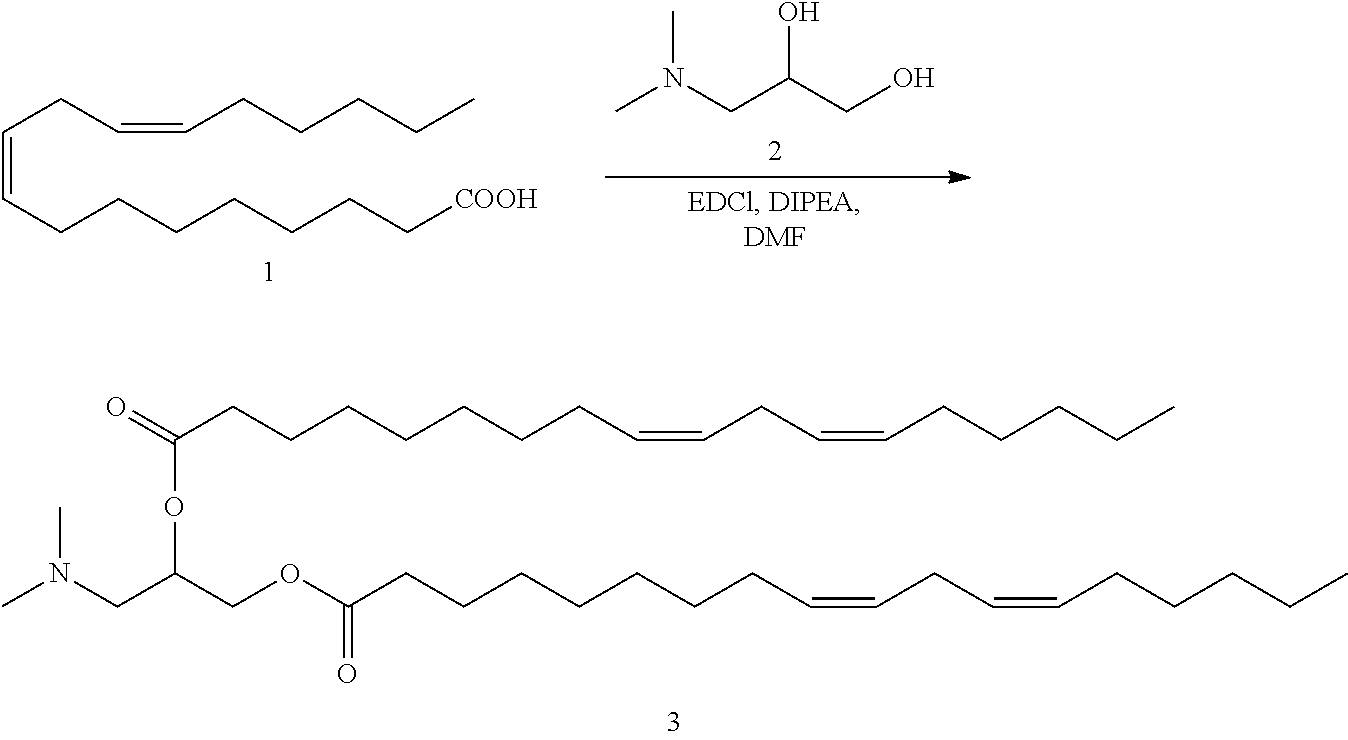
CN(CC(COC(CCCCCCCC=CCC=CCCCCC)=O)OC(CCCCCCCC=CCC=CCCCCC)=O)C.CN(CC(CO)O)C.C(=CCCCCCCC[COOH])CC=CCCCCC
